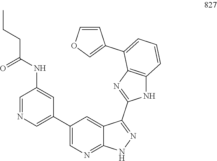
C(C(NC1=CC(C2=CN=C3C(=C2)C(C2=NC4=C(N2)C=CC=C4C2=COC=C2)=NN3)=CN=C1)=O)CC
